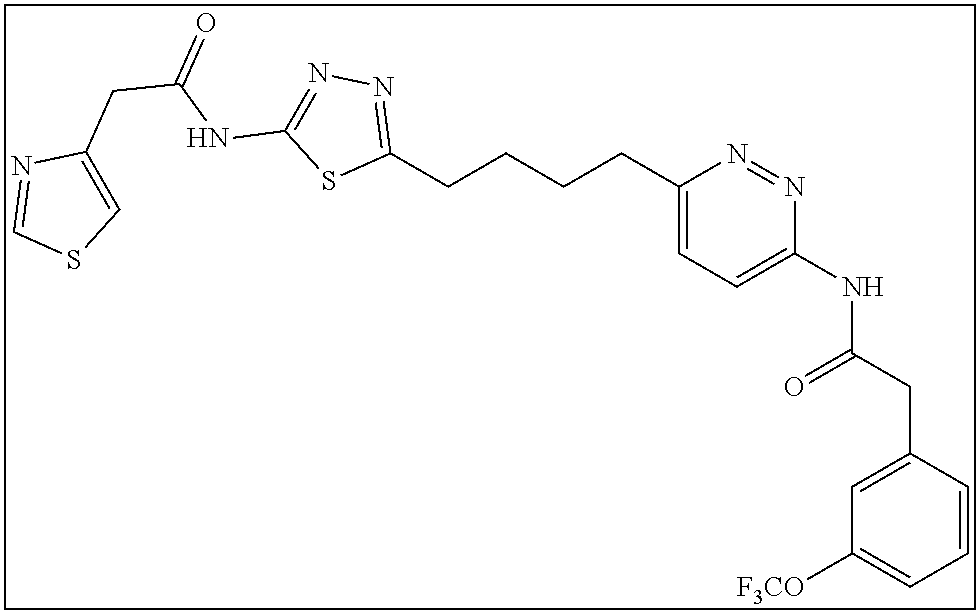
C1(CCCCC2=CC=C(NC(CC3=CC([F3CO])=CC=C3)=O)N=N2)=NN=C(NC(CC2=CSC=N2)=O)S1
